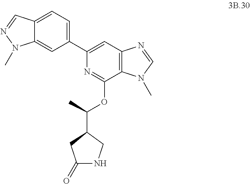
C1(C2=CC3=C(C(OC(C4CC(=O)NC4)C)=N2)N(C)C=N3)=CC=C2C(=C1)N(C)N=C2
